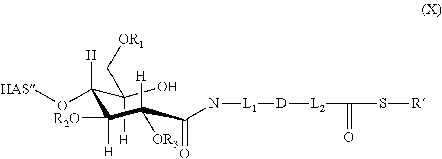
C(C(O)(C[OR1])[H])([H])(O[HAS])C([R2O])([H])C(C(=O)N[L1][D][L2]C(=O)S[R])([H])[OR3]
